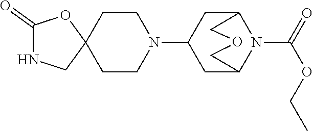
C12(CCN(C3CC4N(C(=O)OCC)C(C3)COC4)CC1)OC(=O)NC2
